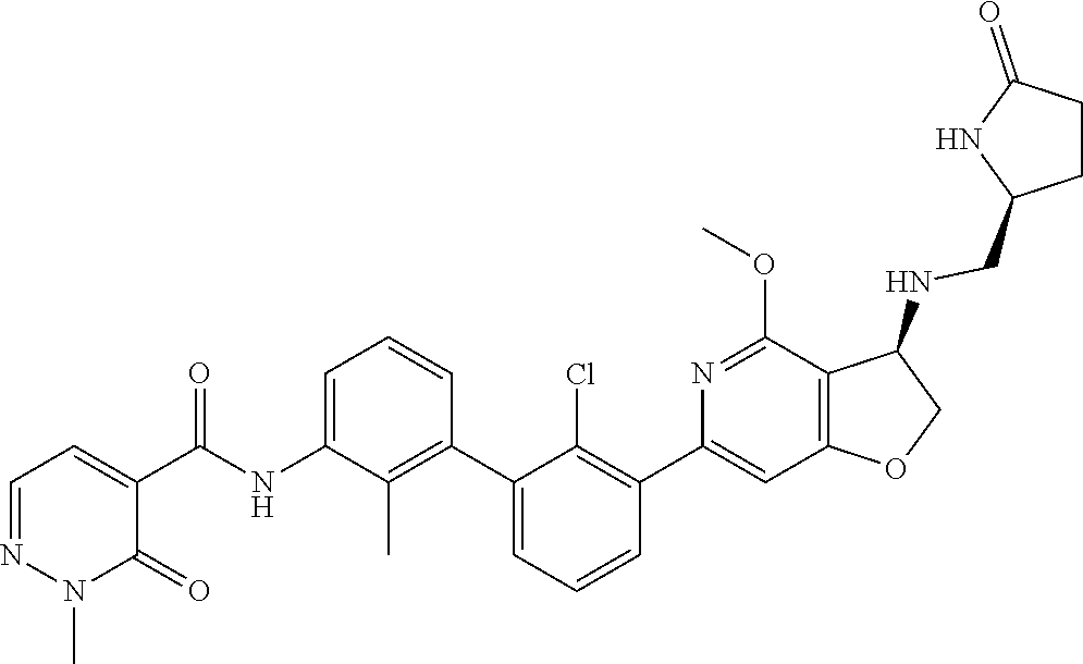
CN1N=CC=C(C(NC2=CC=CC(C3=CC=CC(C4=CC5=C(C(NCC6NC(=O)CC6)CO5)C(OC)=N4)=C3Cl)=C2C)=O)C1=O
